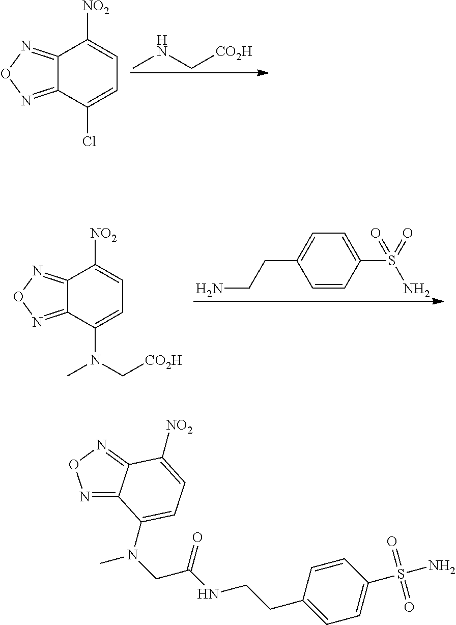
CNC[CO2H].C12=NON=C1C(Cl)=CC=C2[NO2].C1=CC(S(=O)(N)=O)=CC=C1CCN.C12=NON=C1C(N(C[CO2H])C)=CC=C2[NO2].N1=C2C(=NO1)C([NO2])=CC=C2N(CC(NCCC1=CC=C(S(N)(=O)=O)C=C1)=O)C
